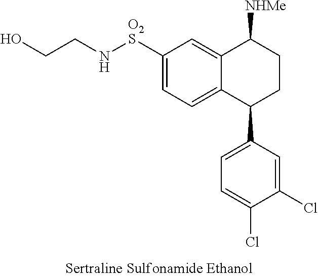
C12=CC([O2S]NCCO)=CC=C1C(C1=CC=C(Cl)C(Cl)=C1)CCC2[NHMe]
